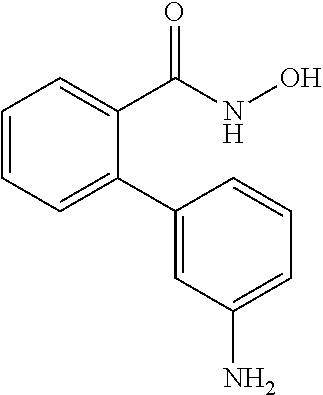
C1=CC=C(C2=CC(N)=CC=C2)C(C(NO)=O)=C1
